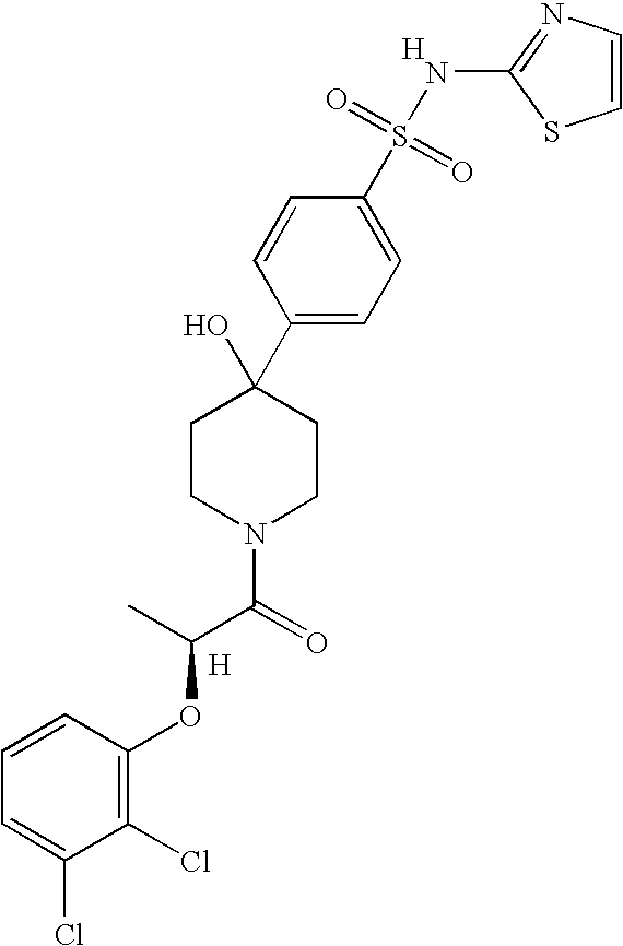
C1=CC(S(=O)(=O)NC2=NC=CS2)=CC=C1C1(O)CCN(C(=O)C(C)OC2=C(Cl)C(Cl)=CC=C2)CC1.[H].[H]
